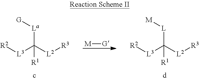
[R2][L3]C([L2][R3])([La][G])[R1].[R2][L3]C([L2][R3])([L][M])[R1].[M][G]
